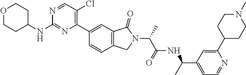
O1CCC(NC2=NC(C3=CC4=C(C=C3)CN(C(C(NC(C3=CC=NC(C5CCN(C)CC5)=C3)C)=O)C)C4=O)=C(Cl)C=N2)CC1
